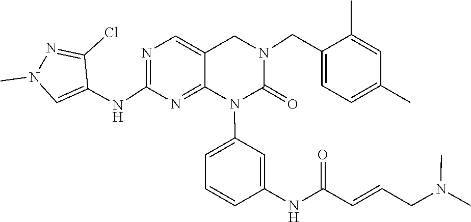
CN(C)CC=CC(NC1=CC(N2C(=O)N(CC3=CC=C(C)C=C3C)CC3=CN=C(NC4=CN(C)N=C4Cl)N=C23)=CC=C1)=O
